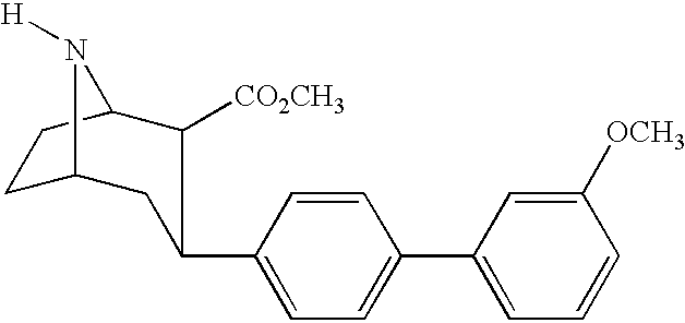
C1C2CC(C3=CC=C(C4=CC=CC([OCH3])=C4)C=C3)C([CO2CH3])C(C1)N2[H]
